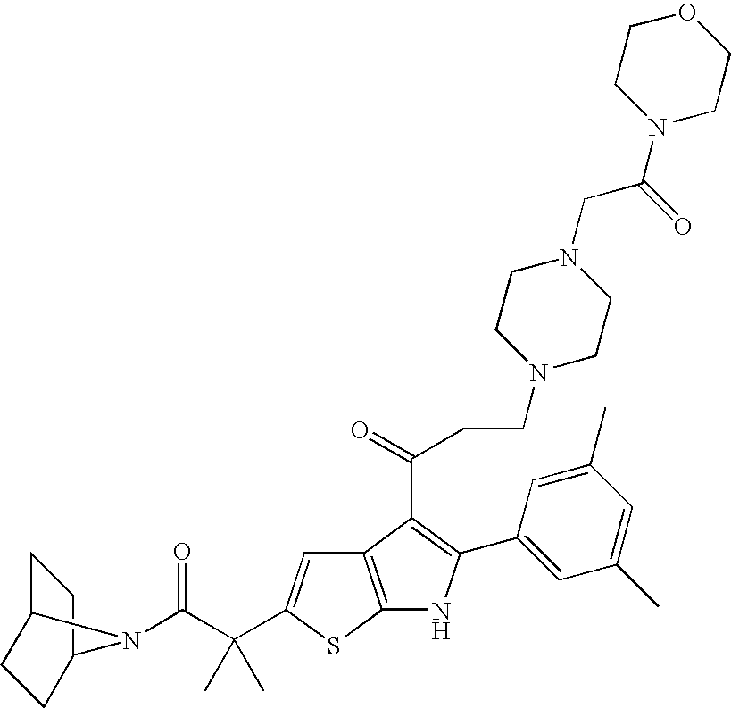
C12=C(SC(C(C(=O)N3C4CCC3CC4)(C)C)=C1)NC(C1=CC(C)=CC(C)=C1)=C2C(=O)CCN1CCN(CC(=O)N2CCOCC2)CC1
